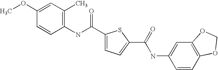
C1(C(NC2=C(C)C=C(OC)C=C2)=O)=CC=C(C(=O)NC2=CC3=C(C=C2)OCO3)S1
